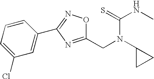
C1(CN(C2CC2)C(NC)=S)=NC(C2=CC(Cl)=CC=C2)=NO1
